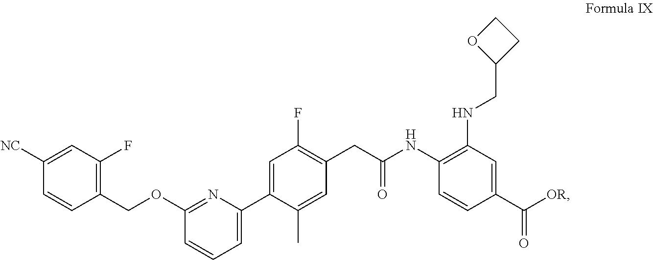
C1([NC])=CC(F)=C(COC2=NC(C3=CC(F)=C(CC(=O)NC4=C(NCC5CCO5)C=C(C(=O)[OR])C=C4)C=C3C)=CC=C2)C=C1
